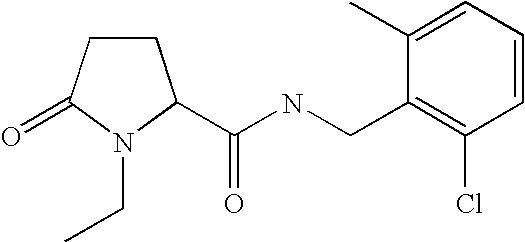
C(NCC1=C(Cl)C=CC=C1C)(=O)C1CCC(=O)N1CC
